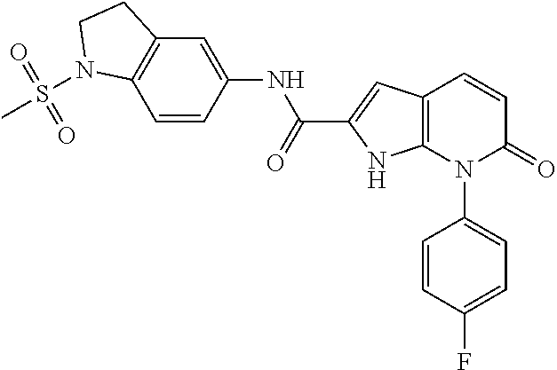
C12=C(C=CC(=O)N1C1=CC=C(F)C=C1)C=C(C(NC1=CC3=C(C=C1)N(S(C)(=O)=O)CC3)=O)N2
